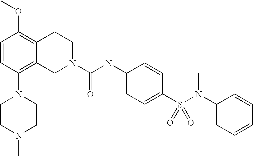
C1=CC(N2CCN(C)CC2)=C2C(=C1OC)CCN(C(NC1=CC=C(S(N(C3=CC=CC=C3)C)(=O)=O)C=C1)=O)C2
